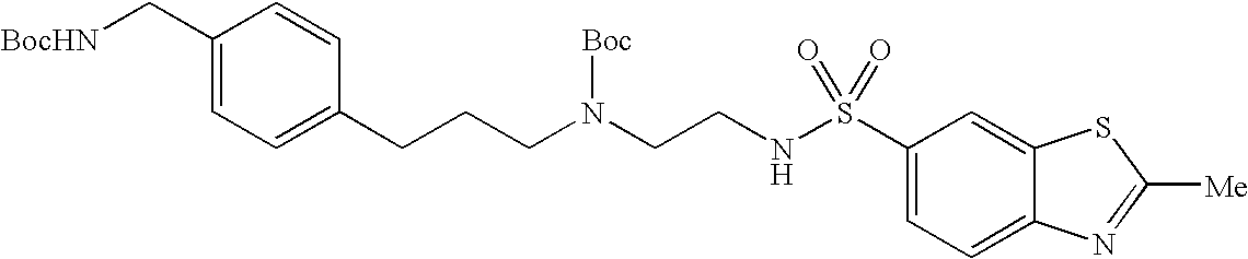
C1(C[BocHN])=CC=C(CCCN(CCNS(C2=CC=C3C(=C2)SC([Me])=N3)(=O)=O)[Boc])C=C1
